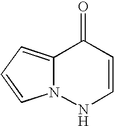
O=C1C2=CC=CN2NC=C1
